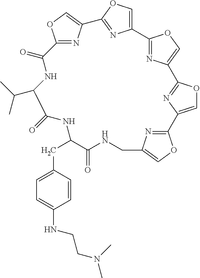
C12=NC(=CO1)C1=NC(=CO1)C1=NC(=CO1)C1=NC(=CO1)C1=NC(=CO1)CNC(=O)C(CC1=CC=C(NCCN(C)C)C=C1)NC(=O)C(C(C)C)NC2=O
